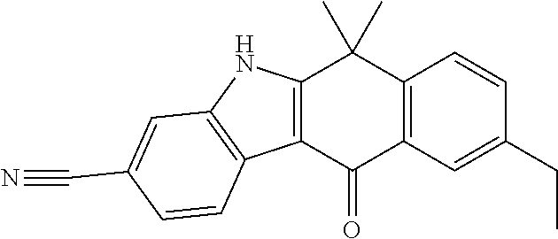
C12=C(C=C(CC)C=C1)C(=O)C1=C(C2(C)C)NC2=C1C=CC(C#N)=C2
